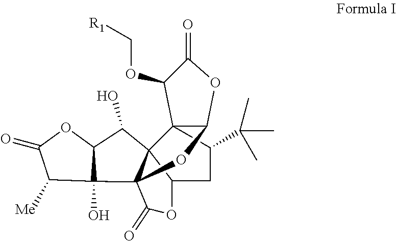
C123C(C(C)(C)C)CC4C15C(C1(O)C([Me])C(=O)OC1C5O)(OC2OC(=O)C3OC[R1])C(=O)O4
